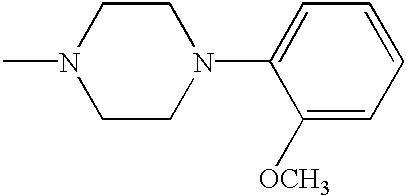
C1CN(C2=CC=CC=C2[OCH3])CCN1C
